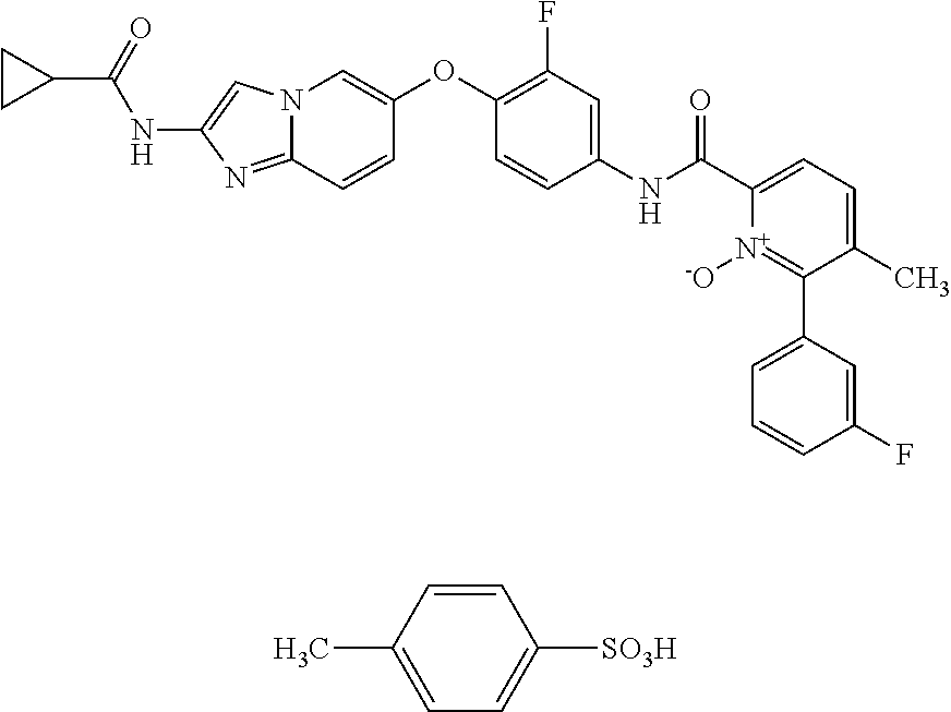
N12C(=NC(NC(C3CC3)=O)=C1)C=CC(OC1=C(F)C=C(NC(=O)C3=CC=C(C)C(C4=CC=CC(F)=C4)=[N+]3[-O])C=C1)=C2.C1=CC(C)=CC=C1[SO3H]
